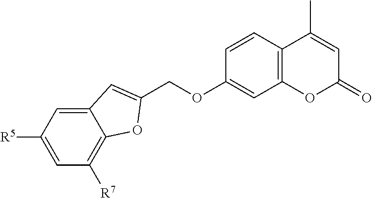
C12=CC([R5])=CC([R7])=C1OC(COC1=CC3=C(C=C1)C(C)=CC(=O)O3)=C2
